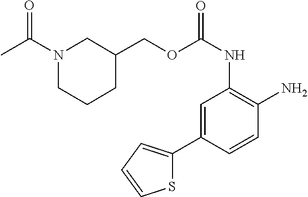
O(C(NC1=C(N)C=CC(C2=CC=CS2)=C1)=O)CC1CN(C(C)=O)CCC1
